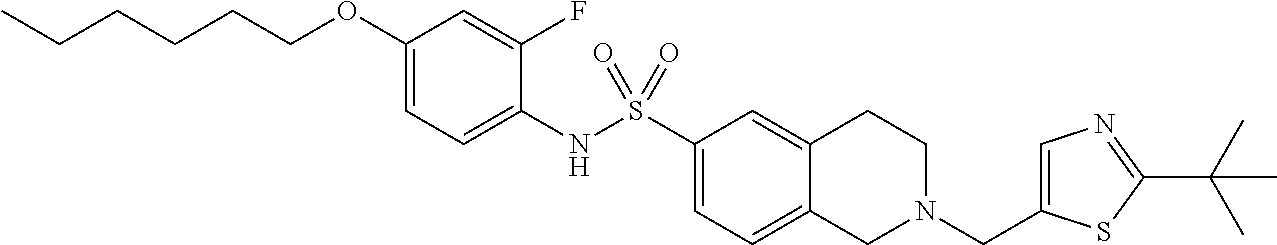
C1(OCCCCCC)=CC=C(NS(C2=CC=C3C(=C2)CCN(CC2=CN=C(C(C)(C)C)S2)C3)(=O)=O)C(F)=C1
